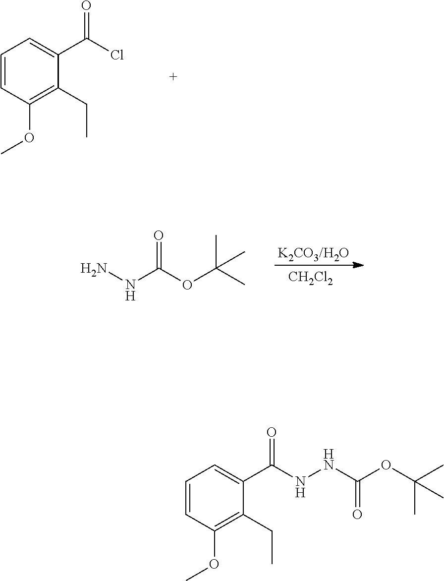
C1=CC(OC)=C(CC)C(C(Cl)=O)=C1.[CH2Cl2].NNC(OC(C)(C)C)=O.C1=CC(OC)=C(CC)C(C(NNC(OC(C)(C)C)=O)=O)=C1
